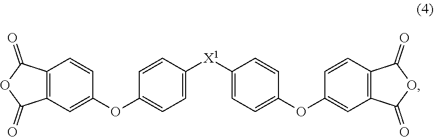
C1(=O)C2=C(C=CC(OC3=CC=C([X1]C4=CC=C(OC5=CC6=C(C(=O)OC6=O)C=C5)C=C4)C=C3)=C2)C(=O)O1
